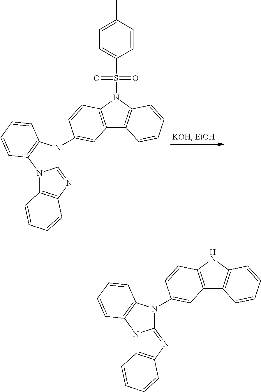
C12=C(N(S(C3=CC=C(C)C=C3)(=O)=O)C3=C1C=CC=C3)C=CC(N1C3=NC4=C(N3C3=C1C=CC=C3)C=CC=C4)=C2.C12=C(NC3=C1C=CC=C3)C=CC(N1C3=NC4=C(N3C3=C1C=CC=C3)C=CC=C4)=C2
